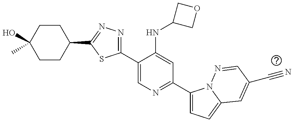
C1(C2=CN=C(C3=CC=C4N3N=CC(C#N)=C4)C=C2NC2COC2)=NN=C(C2CCC(O)(C)CC2)S1
